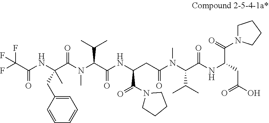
C(C(F)(F)F)(NC(C(N(C(C(NC(CC(N(C(C(NC(CC(O)=O)C(=O)N1CCCC1)=O)C(C)C)C)=O)C(=O)N1CCCC1)=O)C(C)C)C)=O)(C)CC1=CC=CC=C1)=O
